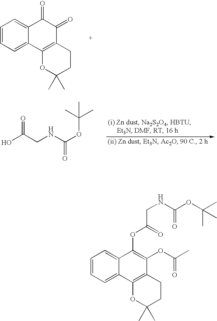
C1=CC=C2C(=C1)C(=O)C(=O)C1=C2OC(C)(C)CC1.OC(CNC(OC(C)(C)C)=O)=O.C1=CC=C2C(=C1)C(OC(=O)CNC(OC(C)(C)C)=O)=C(OC(C)=O)C1=C2OC(C)(C)CC1
